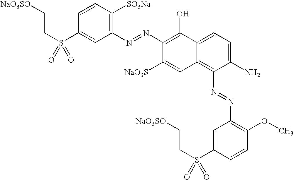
C1=CC([SO3Na])=C(N=NC2=C(O)C3=CC=C(N)C(N=NC4=C(OC)C=CC(S(CC[NaO3SO])(=O)=O)=C4)=C3C=C2[NaO3S])C=C1S(CC[NaO3SO])(=O)=O
